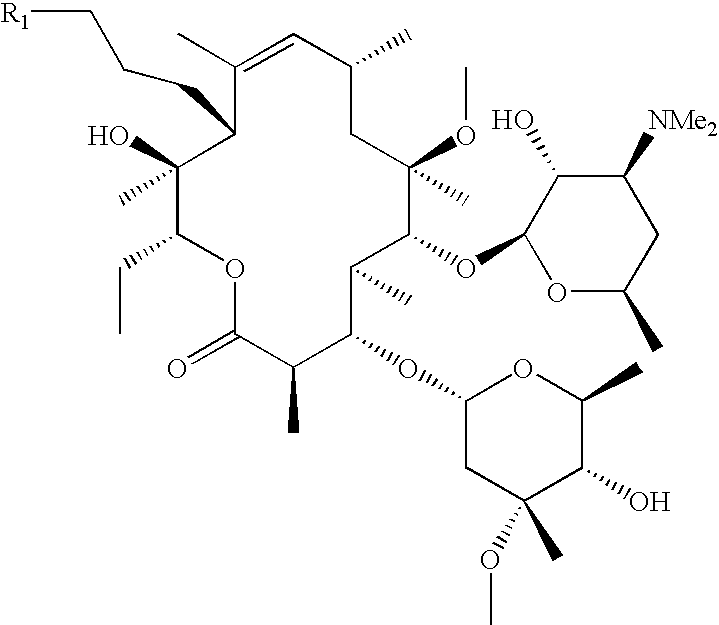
C1(C)(O)C(CC)OC(=O)C(C)C(OC2CC(C)(OC)C(O)C(C)O2)C(C)C(OC2OC(C)CC([NMe2])C2O)C(OC)(C)CC(C)C=C(C)C1CCC[R1]
